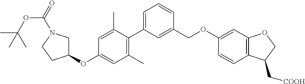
C1(C)=C(C2=CC=CC(COC3=CC4=C(C=C3)C(C[COOH])CO4)=C2)C(C)=CC(OC2CN(C(=O)OC(C)(C)C)CC2)=C1
